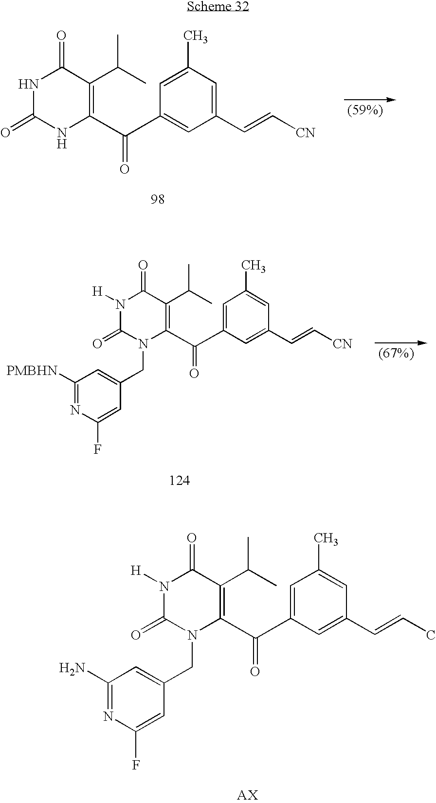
C1(C(C)C)=C(C(C2=CC(C=C[CN])=CC(C)=C2)=O)NC(=O)NC1=O.C1(C(C)C)=C(C(C2=CC(C)=CC(C=C[CN])=C2)=O)N(CC2=CC([PMBHN])=NC(F)=C2)C(=O)N([H])C1=O.C1(C(C)C)=C(C(C2=CC(C)=CC(C=CC)=C2)=O)N(CC2=CC(N)=NC(F)=C2)C(=O)N([H])C1=O
